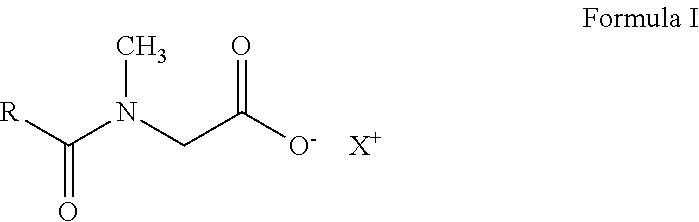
O=C([R])N(CC([O-])=O)C.[X+]
